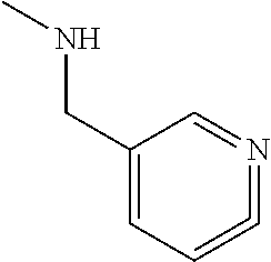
C1(CNC)=CC=C=N=C1
